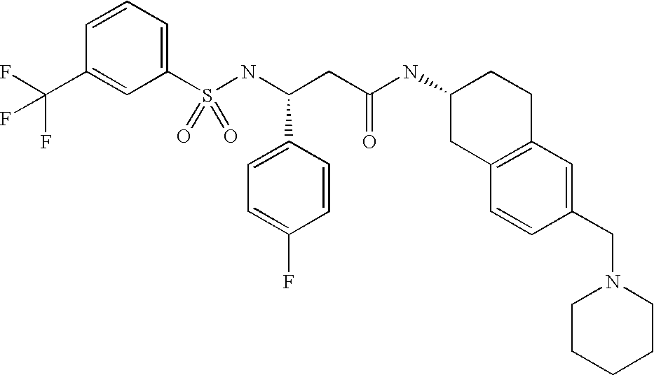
S(NC(CC(NC1CC2=C(CC1)C=C(CN1CCCCC1)C=C2)=O)C1=CC=C(F)C=C1)(=O)(=O)C1=CC=CC(C(F)(F)F)=C1
